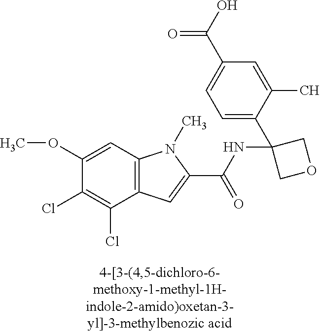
C1(Cl)=C(Cl)C2=C(C=C1OC)N(C)C(C(NC1(C3=CC=C(C(=O)O)C=C3C)COC1)=O)=C2
